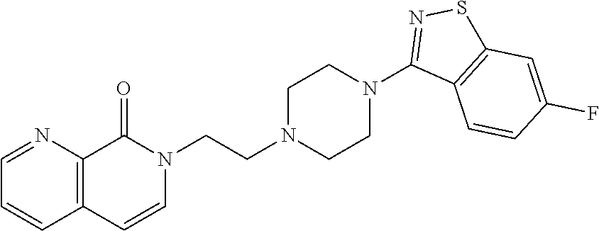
C1=CC2=C(N=C1)C(=O)N(CCN1CCN(C3=NSC4=C3C=CC(F)=C4)CC1)C=C2
